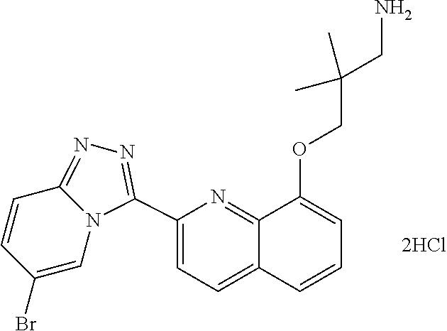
C12=NN=C(C3=CC=C4C(=N3)C(OCC(CN)(C)C)=CC=C4)N1C=C(Br)C=C2
